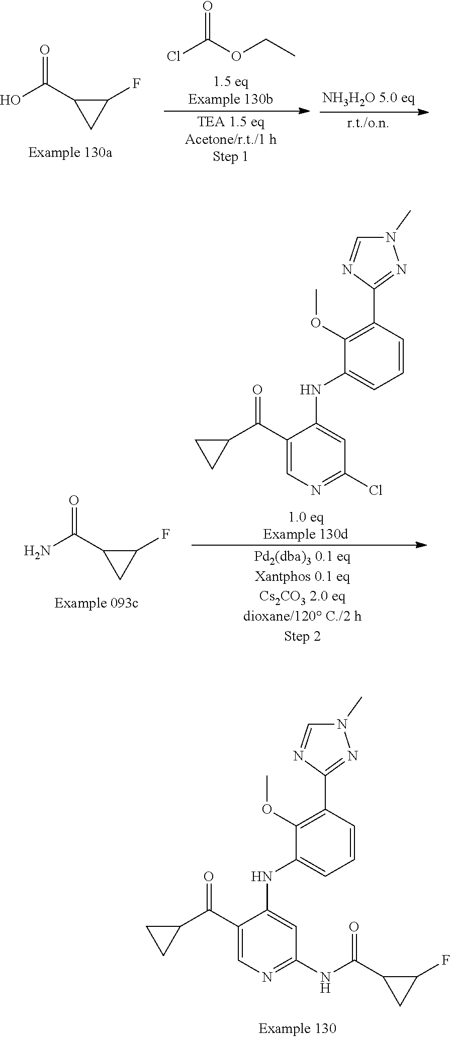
N1(C)C=NC(C2=C(OC)C(NC3=CC(NC(=O)C4C(F)C4)=NC=C3C(C3CC3)=O)=CC=C2)=N1.OC(=O)C1C(F)C1.ClC(OCC)=O.NC(=O)C1C(F)C1.N1(C)C=NC(C2=C(OC)C(NC3=CC(Cl)=NC=C3C(C3CC3)=O)=CC=C2)=N1
